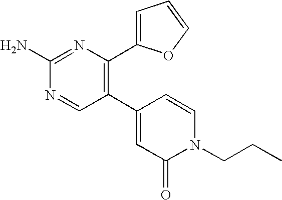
C1(C2=C(C3=CC=CO3)N=C(N)N=C2)=CC(=O)N(CCC)C=C1
